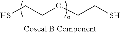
SCCOCCS
